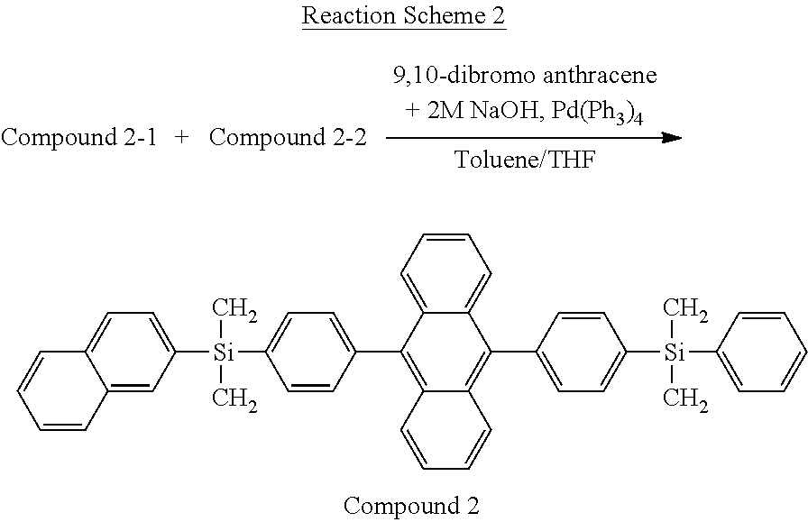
C1=C([Si](C2=CC=C(C3=C4C(=C(C5=CC=C([Si](C6=CC=CC=C6)(C)C)C=C5)C5=CC=CC=C35)C=CC=C4)C=C2)(C)C)C=C2C(=C1)C=CC=C2
